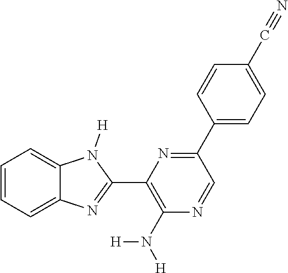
C1=CC=C2C(=C1)N([H])C(C1=C(N([H])[H])N=CC(C3=CC=C(C#N)C=C3)=N1)=N2
